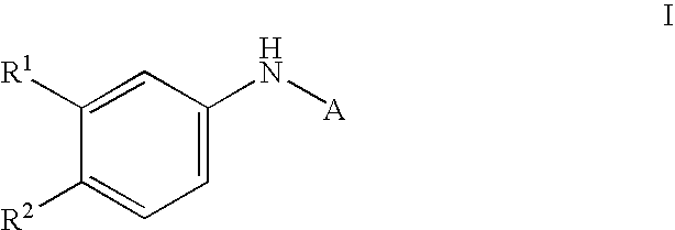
C1=C(N[A])C=C([R1])C([R2])=C1
